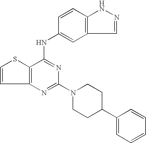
C12=C(C(NC3=CC4=C(C=C3)NN=C4)=NC(N3CCC(C4=CC=CC=C4)CC3)=N1)SC=C2
